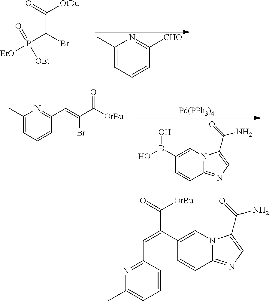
C(C(Br)P([EtO])(=O)[OEt])(=O)[OtBu].C1(C)=CC=CC([CHO])=N1.C1(C)=CC=CC(C=C(C([OtBu])=O)Br)=N1.[Pd(PPh3)4].C1(B(O)O)=CN2C(=NC=C2C(=O)N)C=C1.C1(C(=CC2=NC(C)=CC=C2)C(=O)[OtBu])=CN2C(=NC=C2C(=O)N)C=C1
